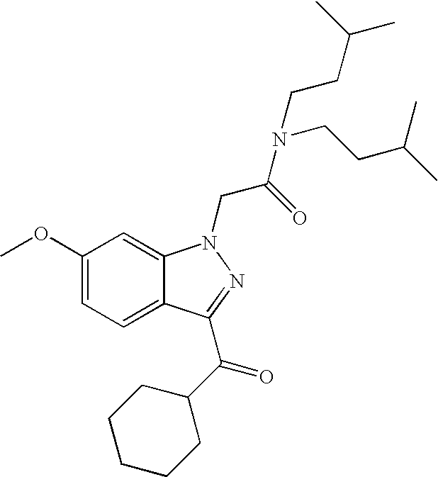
C1(OC)=CC=C2C(=C1)N(CC(N(CCC(C)C)CCC(C)C)=O)N=C2C(=O)C1CCCCC1
